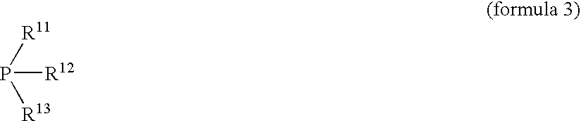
P([R11])([R13])[R12]
